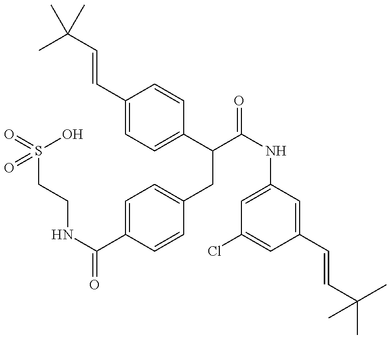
O=S(CCNC(C1=CC=C(CC(C2=CC=C(C=CC(C)(C)C)C=C2)C(=O)NC2=CC(Cl)=CC(C=CC(C)(C)C)=C2)C=C1)=O)(O)=O
